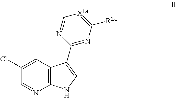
C12=C(C=C(Cl)C=N1)C(C1=NC([R1A])=[X1A]C=N1)=CN2
